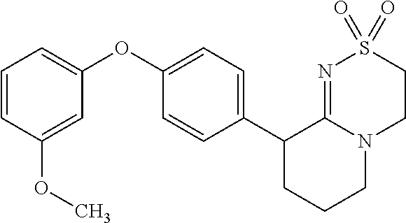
C1(C2CCCN3C2=NS(=O)(=O)CC3)=CC=C(OC2=CC=CC(OC)=C2)C=C1
